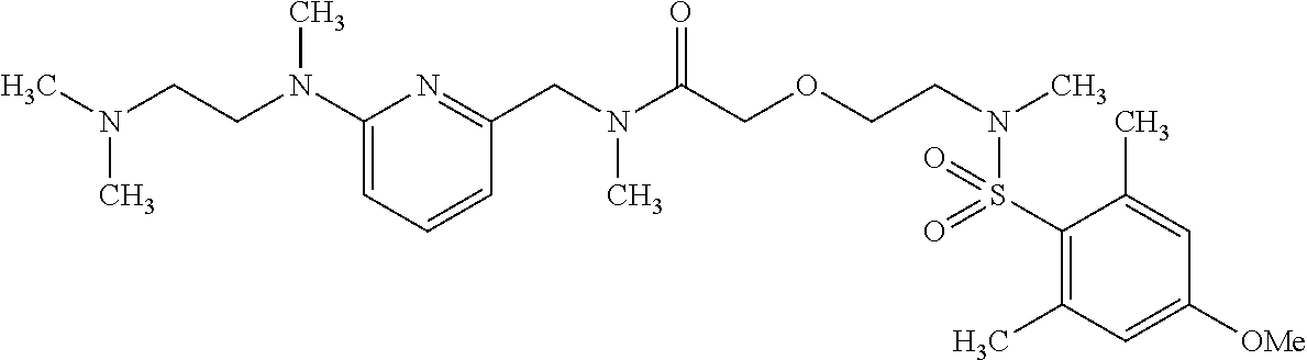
C1(S(N(CCOCC(N(CC2=NC(N(CCN(C)C)C)=CC=C2)C)=O)C)(=O)=O)=C(C)C=C([OMe])C=C1C
